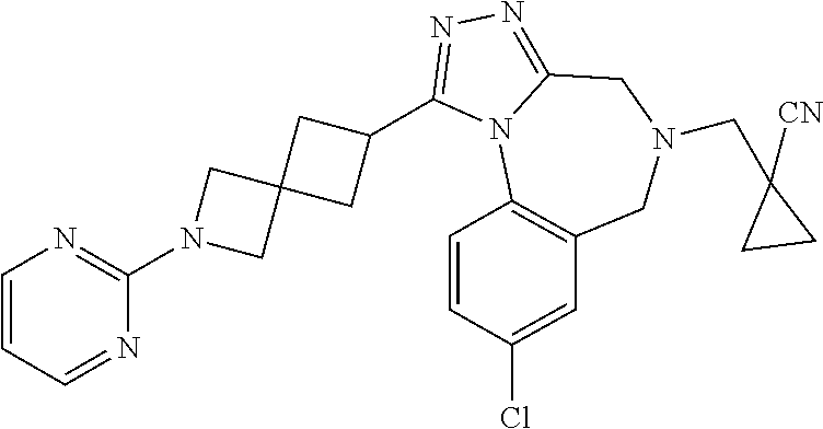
C1=CN=C(N2CC3(C2)CC(C2=NN=C4N2C2=C(CN(CC5([CN])CC5)C4)C=C(Cl)C=C2)C3)N=C1
